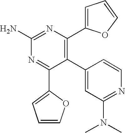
C1(C2=CC(N(C)C)=NC=C2)=C(C2=CC=CO2)N=C(N)N=C1C1=CC=CO1
